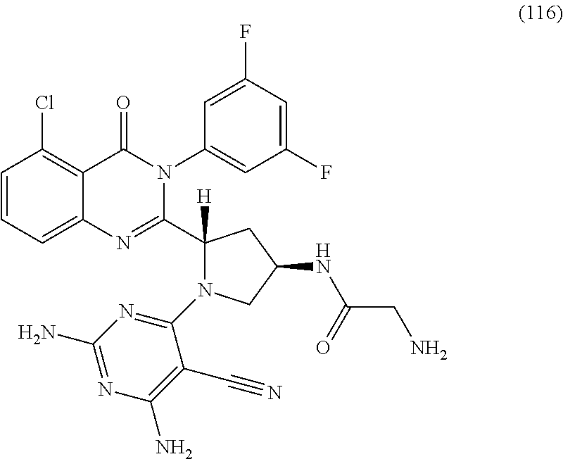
C1=CC=C2C(=C1Cl)C(=O)N(C1=CC(F)=CC(F)=C1)C(C1([H])N(C3=NC(N)=NC(N)=C3C#N)CC(NC(=O)CN)C1)=N2
